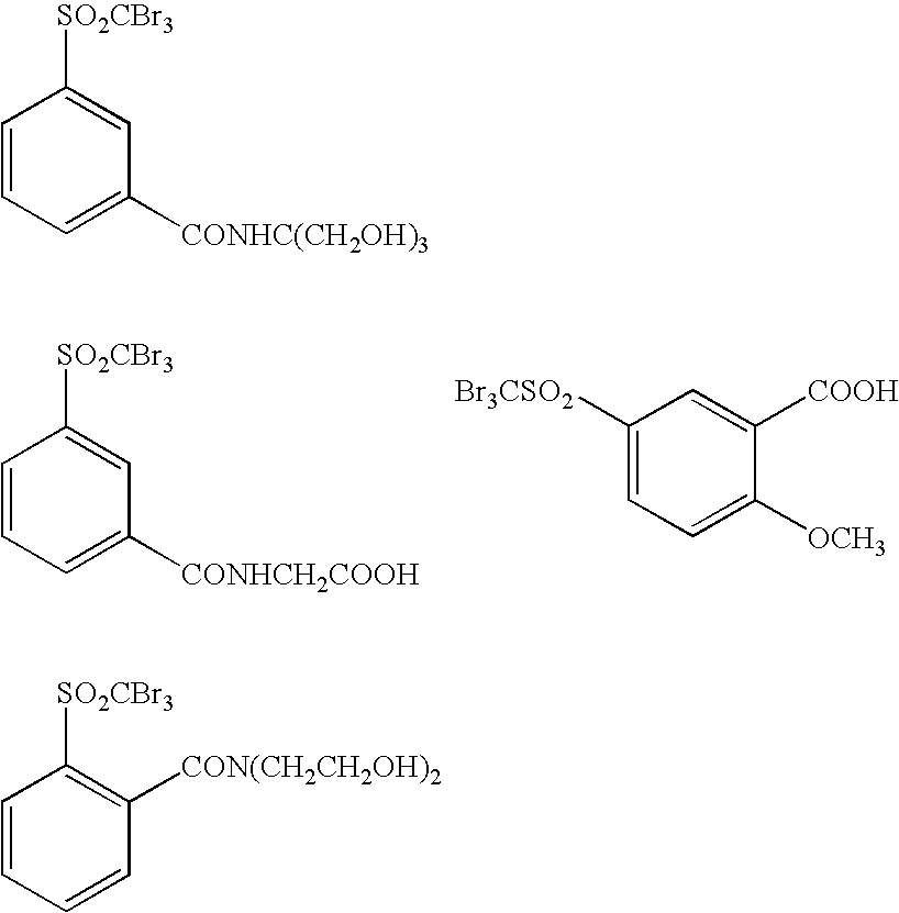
C1=CC=C([CONHCH2COOH])C=C1[SO2CBr3].C1([Br3CSO2])=CC=C([OCH3])C([COOH])=C1.C1=CC=C([CONHC(CH2OH)3])C=C1[SO2CBr3].C1=CC=CC([CON(CH2CH2OH)2])=C1[SO2CBr3]
